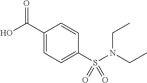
O=C(C1=CC=C(S(N(CC)CC)(=O)=O)C=C1)O
